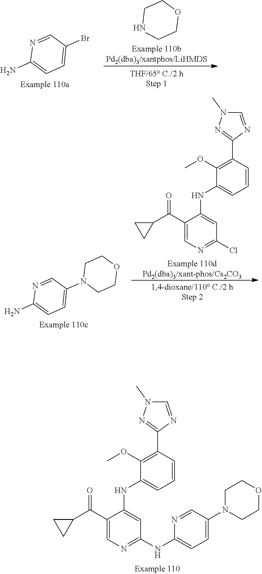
C1=C(N)N=CC(Br)=C1.N1CCOCC1.C1=C(N)N=CC(N2CCOCC2)=C1.C1(OC)=C(C2=NN(C)C=N2)C=CC=C1NC1=CC(Cl)=NC=C1C(C1CC1)=O.C1(OC)=C(C2=NN(C)C=N2)C=CC=C1NC1=CC(NC2=CC=C(N3CCOCC3)C=N2)=NC=C1C(C1CC1)=O
